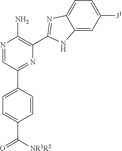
C1(C([NR1R2])=O)=CC=C(C2=NC(C3=NC4=CC=C([J1])C=C4N3)=C(N)N=C2)C=C1
